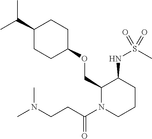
C(C)(C)C1CCC(OCC2N(C(CCN(C)C)=O)CCCC2NS(C)(=O)=O)CC1
